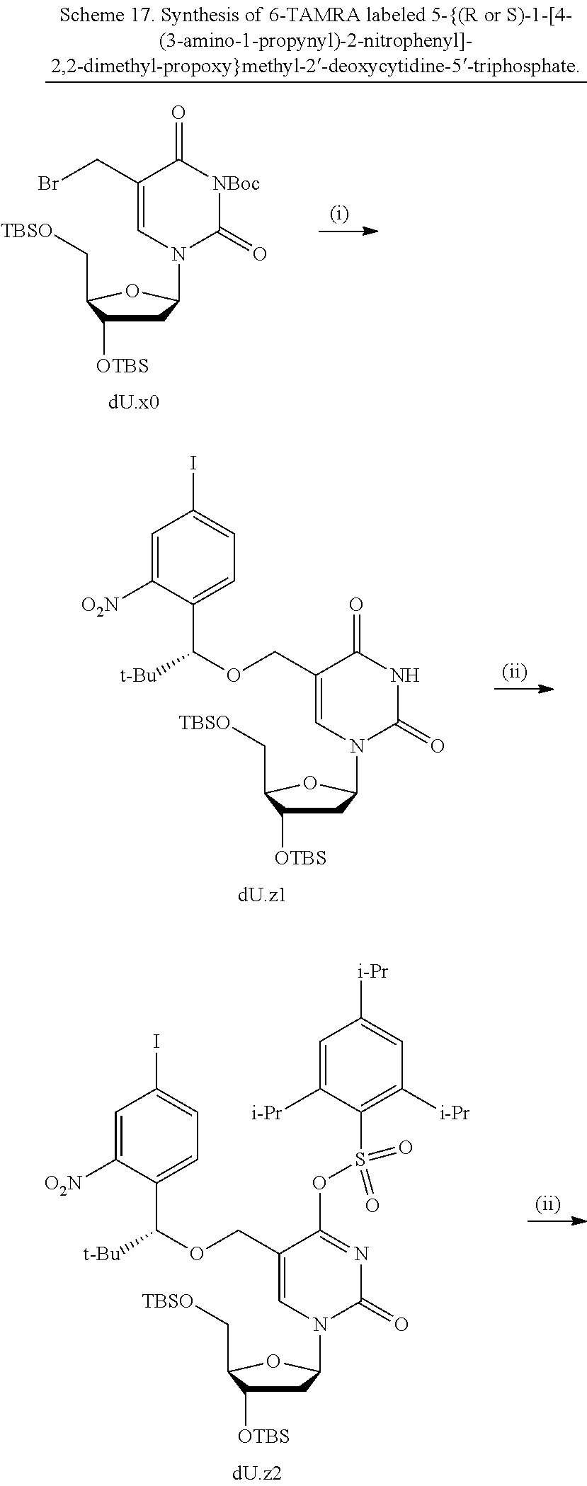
C1C([OTBS])C(C[TBSO])OC1N1C(=O)NC(=O)C(COC([t-Bu])C2=CC=C(I)C=C2[O2N])=C1.C1C([OTBS])C(C[TBSO])OC1N1C(=O)N=C(OS(C2=C([i-Pr])C=C([i-Pr])C=C2[i-Pr])(=O)=O)C(COC([t-Bu])C2=CC=C(I)C=C2[O2N])=C1.C1C([OTBS])C(C[TBSO])OC1N1C(=O)[NBoc]C(=O)C(CBr)=C1
